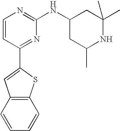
C1=CC(C2=CC3=C(S2)C=CC=C3)=NC(NC2CC(C)NC(C)(C)C2)=N1
